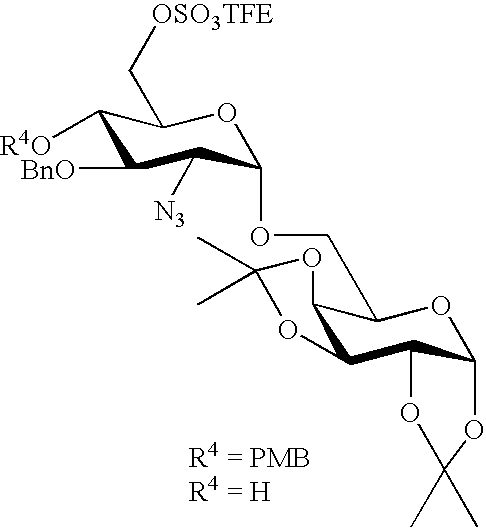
C1([R4O])C([BnO])C([N3])C(OCC2C3C(C4C(O2)OC(C)(C)O4)OC(C)(C)O3)OC1C[OSO3TFE]
